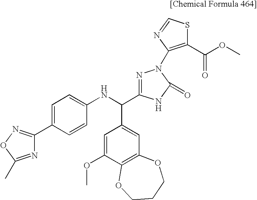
C1=C(C2=NOC(C)=N2)C=CC(NC(C2=CC3=C(C(OC)=C2)OCCCO3)C2=NN(C3=C(C(OC)=O)SC=N3)C(=O)N2)=C1
